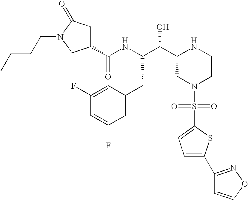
C1(C(NC(C(C2CN(S(=O)(=O)C3=CC=C(C4=NOC=C4)S3)CCN2)O)CC2=CC(F)=CC(F)=C2)=O)CC(=O)N(CCCC)C1
